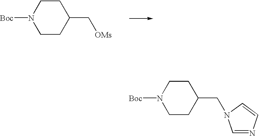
C1CC(C[OMs])CCN1[Boc].C1CC(CN2C=NC=C2)CCN1[Boc]
